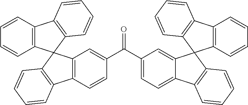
O=C(C1=CC2=C(C=C1)C1=C(C23C2=C(C4=C3C=CC=C4)C=CC=C2)C=CC=C1)C1=CC=C2C(=C1)C1(C3=C2C=CC=C3)C2=C(C3=C1C=CC=C3)C=CC=C2
